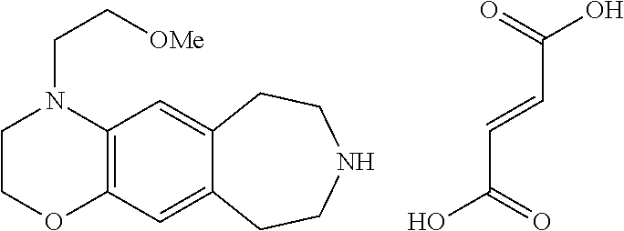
C1COC2=C(N1CC[OMe])C=C1C(=C2)CCNCC1.O=C(O)C=CC(O)=O
